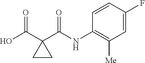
C1=C(F)C=CC(NC(C2(C(O)=O)CC2)=O)=C1[Me]
